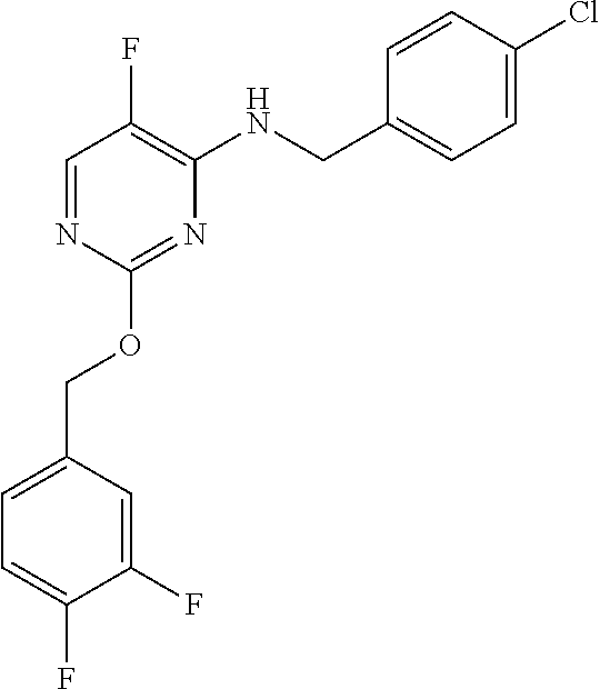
C1=C(COC2=NC(NCC3=CC=C(Cl)C=C3)=C(F)C=N2)C=C(F)C(F)=C1
